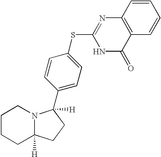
C1(C2([H])N3C([H])(CCCC3)CC2)=CC=C(SC2=NC3=C(C(=O)N2)C=CC=C3)C=C1
